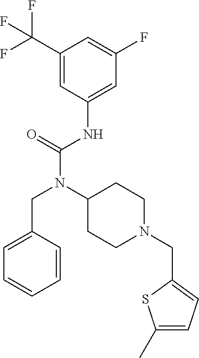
C1(C(F)(F)F)=CC(NC(N(C2CCN(CC3=CC=C(C)S3)CC2)CC2=CC=CC=C2)=O)=CC(F)=C1
